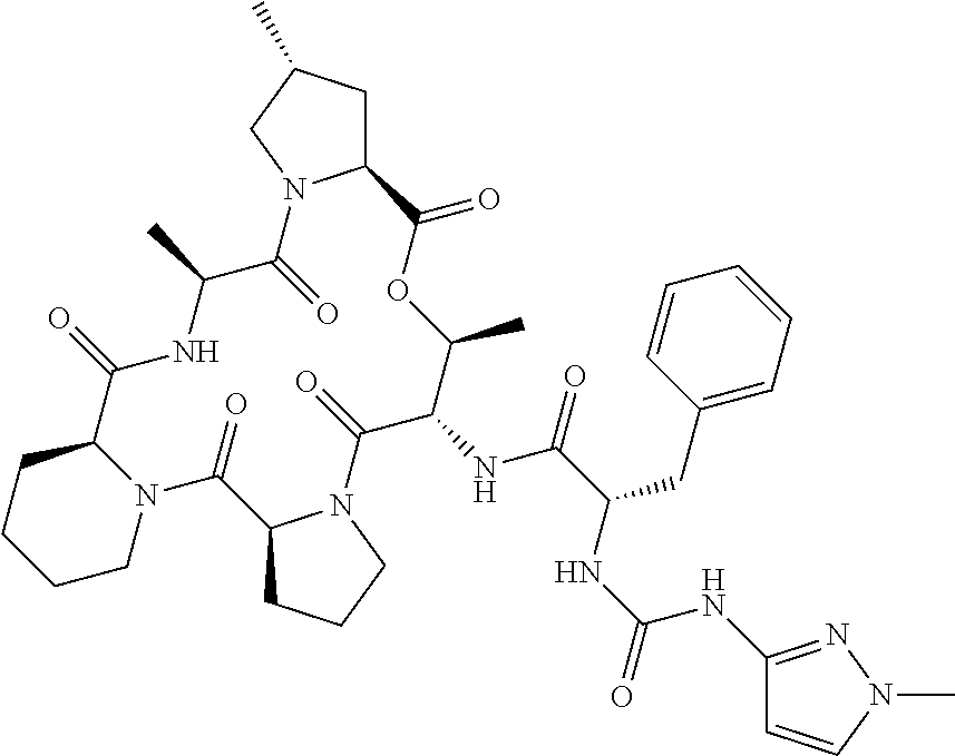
C12CC(C)CN1C(=O)C(C)NC(=O)C1CCCCN1C(=O)C1CCCN1C(=O)C(NC(=O)C(CC1=CC=CC=C1)NC(=O)NC1=NN(C)C=C1)C(C)OC2=O
